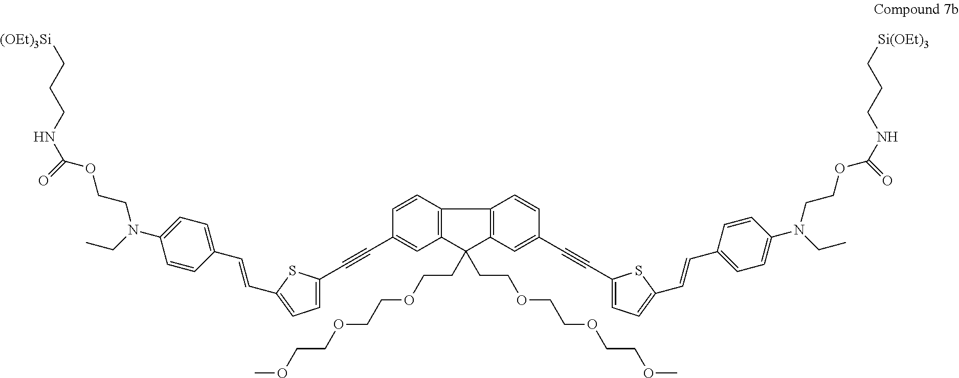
C1=CC2=C(C=C1C#CC1=CC=C(C=CC3=CC=C(N(CC)CCOC(=O)NCCC[(OEt)3Si])C=C3)S1)C(CCOCCOCCOC)(CCOCCOCCOC)C1=C2C=CC(C#CC2=CC=C(C=CC3=CC=C(N(CC)CCOC(=O)NCCC[Si(OEt)3])C=C3)S2)=C1
